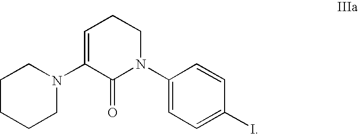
C1=C(N2CCCCC2)C(=O)N(C2=CC=C(I)C=C2)CC1
